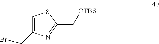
C1=C(CBr)N=C(C[OTBS])S1
